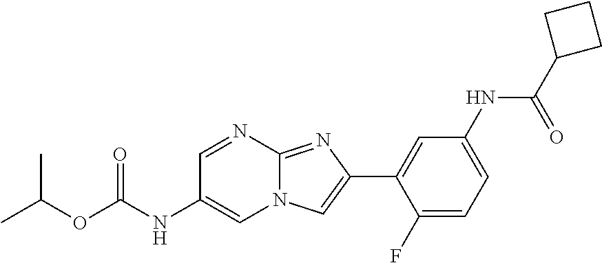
C1=NC2=NC(C3=CC(NC(C4CCC4)=O)=CC=C3F)=CN2C=C1NC(OC(C)C)=O
